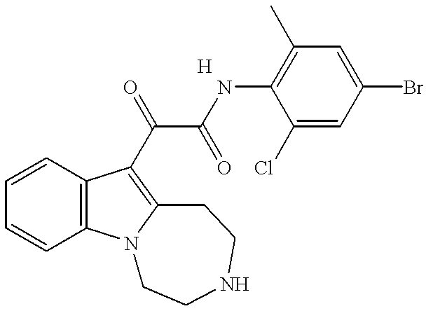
C1=CC2=C(C=C1)N1C(=C2C(C(=O)NC2=C(C)C=C(Br)C=C2Cl)=O)CCNCC1
